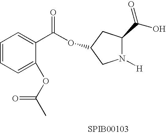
C1=CC=C(OC(C)=O)C(C(=O)OC2CC(C(O)=O)N([H])C2)=C1.[SPIB00103]
